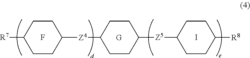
[R7]C1CCC([Z4]C2CCC([Z5]C3CCC([R8])CC3)CC2)CC1.[G].F.I
